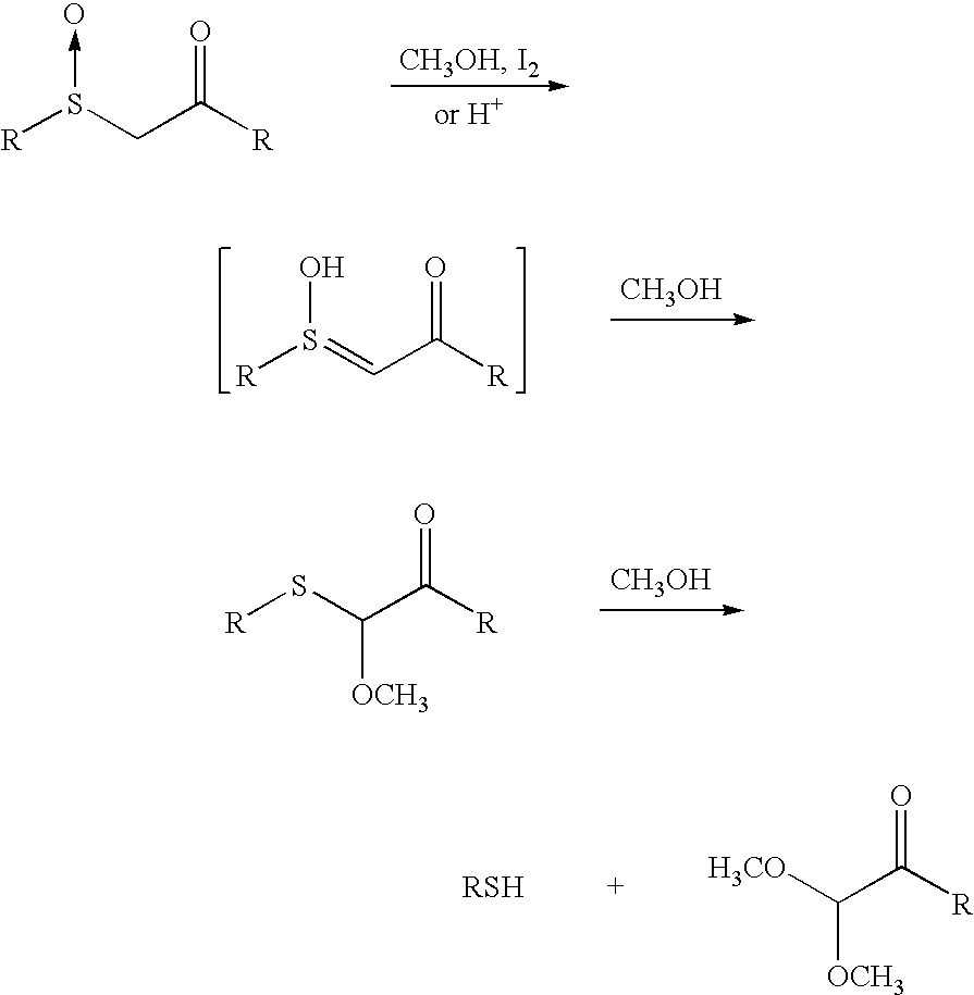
[R]S(CC([R])=O)->O.[CH3OH].[R]S(=CC([R])=O)O.[CH3OH].[R]SC(C([R])=O)[OCH3].[H3CO]C(C([R])=O)[OCH3]
